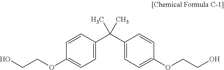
OCCOC1=CC=C(C(C2=CC=C(OCCO)C=C2)(C)C)C=C1
